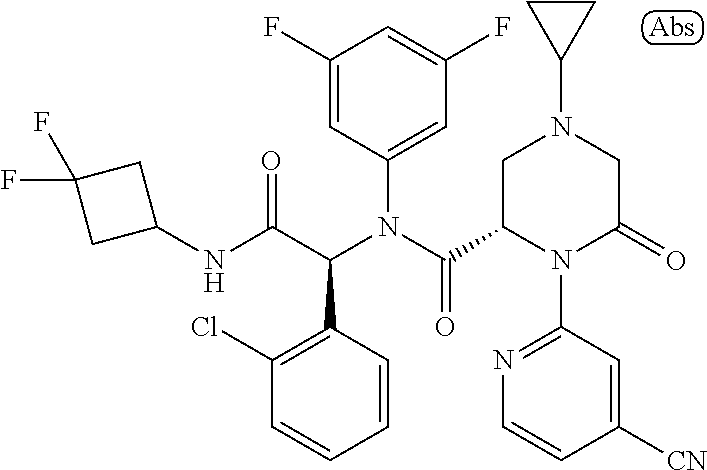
C1(NC(C(N(C(=O)C2N(C3=NC=CC([CN])=C3)C(=O)CN(C3CC3)C2)C2=CC(F)=CC(F)=C2)C2=C(Cl)C=CC=C2)=O)CC(F)(F)C1
